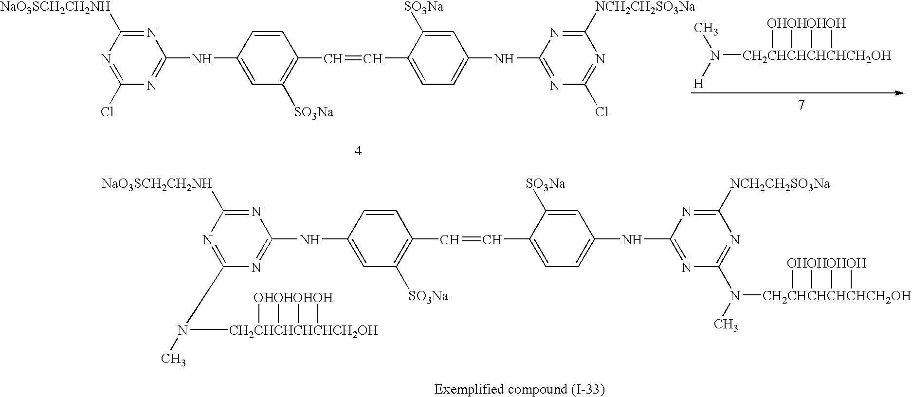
N1=C([NaO3SCH2CH2NH])N=C(Cl)N=C1NC1=CC([SO3Na])=C(C=CC2=CC=C(NC3=NC(Cl)=NC([NCH2CH2SO3Na])=N3)C=C2[SO3Na])C=C1.[CH2CHCHCHCHCH2OH](N([H])C)(O)(O)(O)O.N1=C([NaO3SCH2CH2NH])N=C(N([CH2CHCHCHCHCH2OH](O)(O)(O)O)C)N=C1NC1=CC([SO3Na])=C(C=CC2=CC=C(NC3=NC(N([CH2CHCHCHCHCH2OH](O)(O)(O)O)C)=NC([NCH2CH2SO3Na])=N3)C=C2[SO3Na])C=C1
